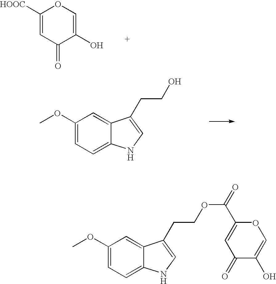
C1([HOOC])=CC(=O)C(O)=CO1.COC1=CC=C2C(=C1)C(CCO)=CN2.COC1=CC=C2C(=C1)C(CCOC(=O)C1=CC(=O)C(O)=CO1)=CN2
